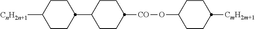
C1CC(C2CCC([CO]OC3CCC([CmH2m+1])CC3)CC2)CCC1[CnH2n+1]
